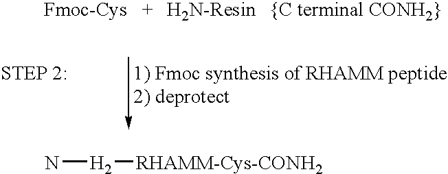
N[H2][RHAMM-Cys-CONH2]
